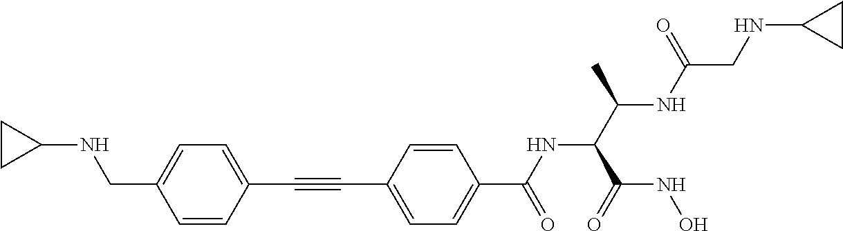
C1=CC(C#CC2=CC=C(C(=O)NC(C(=O)NO)C(NC(CNC3CC3)=O)C)C=C2)=CC=C1CNC1CC1
